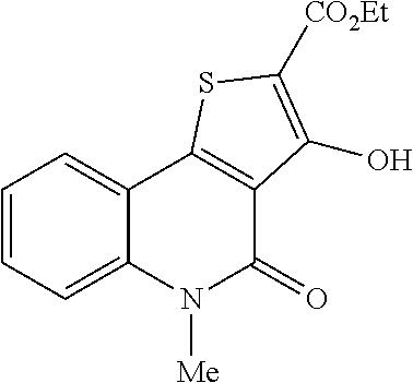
C1=CC=C2C(=C1)C1=C(C(=O)N2[Me])C(O)=C([CO2Et])S1
